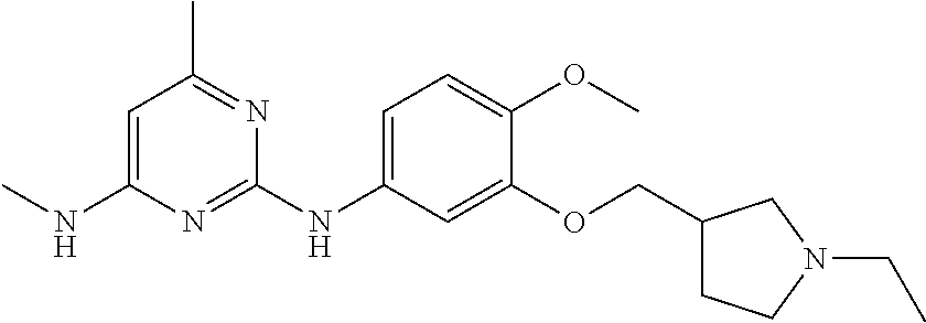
C1=C(NC)N=C(NC2=CC=C(OC)C(OCC3CCN(CC)C3)=C2)N=C1C
